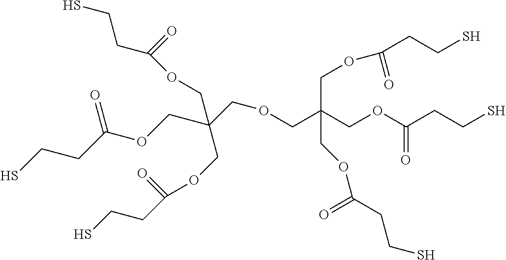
C(COC(CCS)=O)(COC(=O)CCS)(COCC(COC(CCS)=O)(COC(=O)CCS)COC(=O)CCS)COC(CCS)=O
